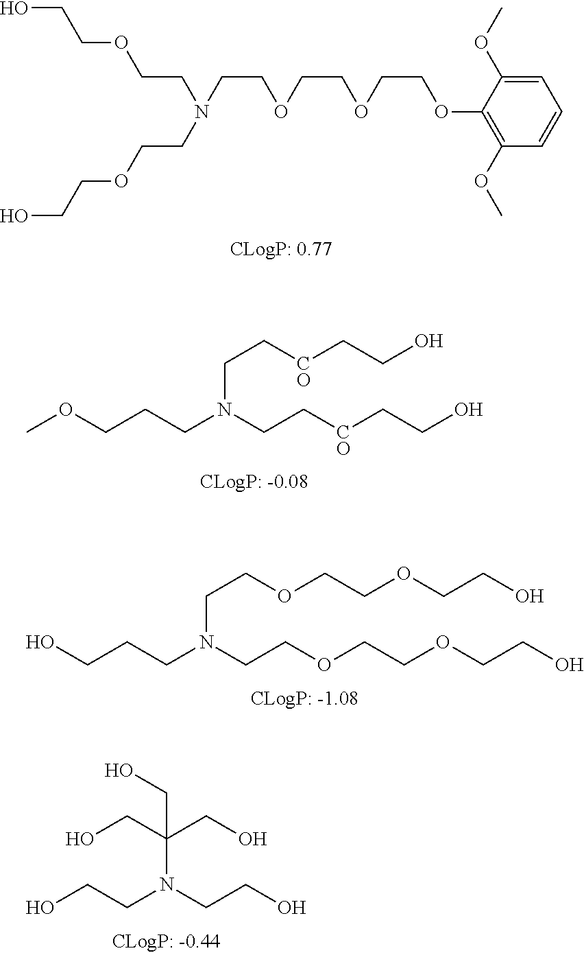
OCCOCCN(CCOCCO)CCOCCOCCOC1=C(OC)C=CC=C1OC.C(N(CC[CO]CCO)CCCOC)C[CO]CCO.OCCCN(CCOCCOCCO)CCOCCOCCO.OCC(N(CCO)CCO)(CO)CO
